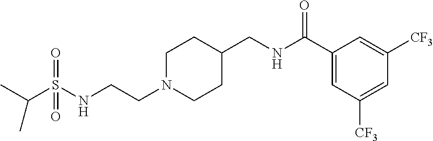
C1N(CCNS(C(C)C)(=O)=O)CCC(CNC(C2=CC([CF3])=CC([CF3])=C2)=O)C1
